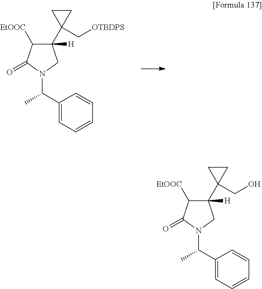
C1([EtOOC])C(=O)N(C(C2=CC=CC=C2)C)CC1([H])C1(C[OTBDPS])CC1.C1([EtOOC])C(=O)N(C(C2=CC=CC=C2)C)CC1([H])C1(CO)CC1
